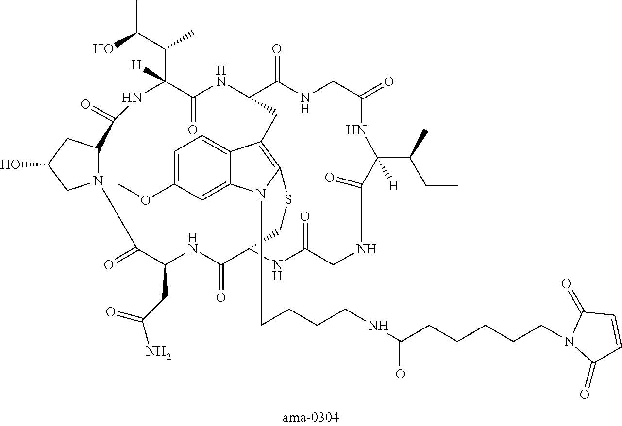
N12C(CC(O)C1)C(=O)NC(C(C(C)O)C)([H])C(=O)NC1C(=O)NCC(=O)NC(C(C)CC)([H])C(=O)NCC(=O)NC(C(=O)NC(CC(N)=O)C2=O)CSC2=C(C3=CC=C(OC)C=C3N2CCCCNC(=O)CCCCCN2C(=O)C=CC2=O)C1
